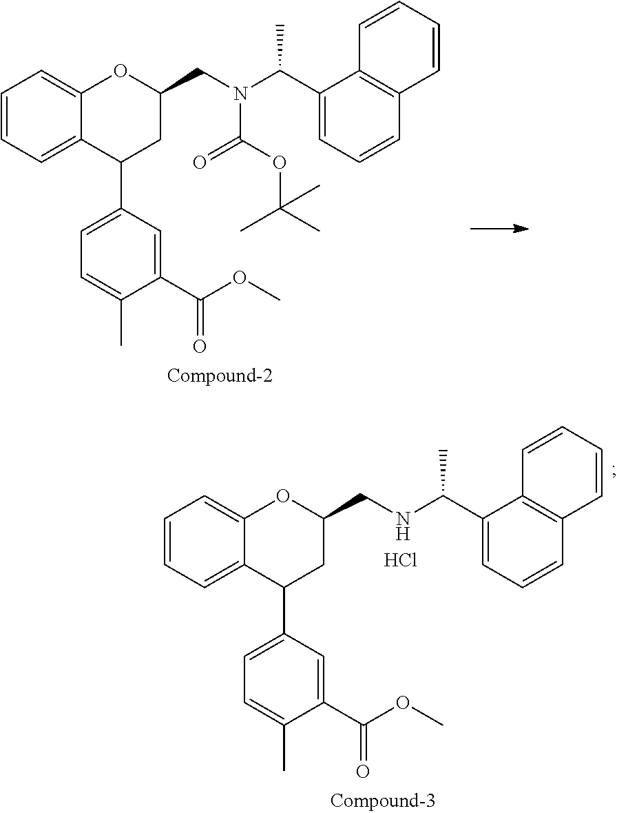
N(C(=O)OC(C)(C)C)(CC1OC2=CC=CC=C2C(C2=CC=C(C)C(C(OC)=O)=C2)C1)C(C1=CC=CC2=C1C=CC=C2)C.N(CC1OC2=CC=CC=C2C(C2=CC=C(C)C(C(OC)=O)=C2)C1)C(C1=CC=CC2=C1C=CC=C2)C.Cl
